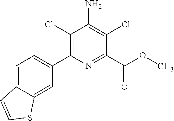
C1(C2=CC=C3C(=C2)SC=C3)=C(Cl)C(N)=C(Cl)C(C(=O)OC)=N1
